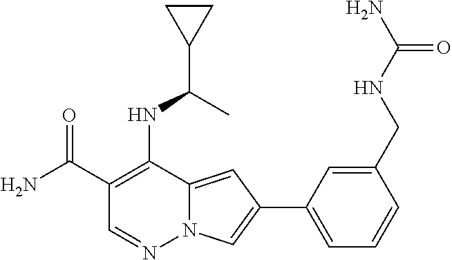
C1(C(N)=O)=C(NC(C2CC2)C)C2=CC(C3=CC=CC(CNC(=O)N)=C3)=CN2N=C1
